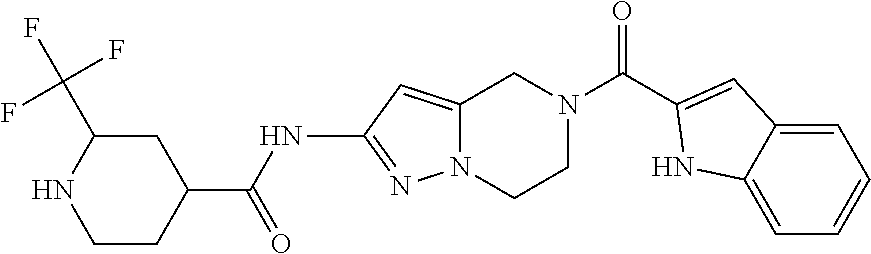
C1(C(F)(F)F)NCCC(C(NC2=NN3C(=C2)CN(C(=O)C2=CC4=CC=CC=C4N2)CC3)=O)C1
